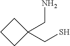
C1(CN)(CS)CCC1
